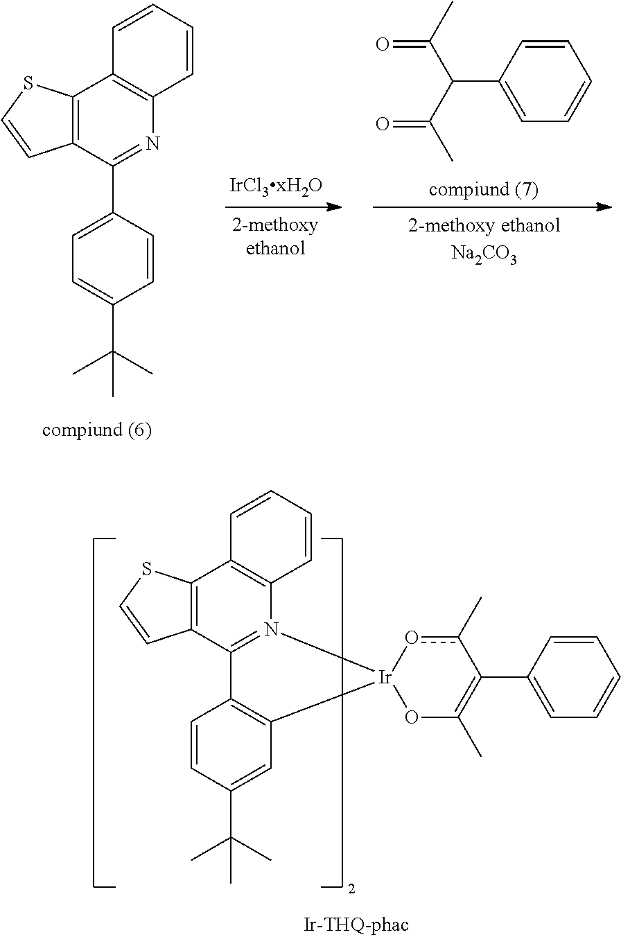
C12=C(C=C(C(C)(C)C)C=C1)[Ir]1(N3=C2C2=C(C4=C3C=CC=C4)SC=C2)oc(C)C(C2=CC=CC=C2)=C(C)O1.C1(C2=NC3=C(C4=C2C=CS4)C=CC=C3)=CC=C(C(C)(C)C)C=C1.C1=CC(C(C(C)=O)C(C)=O)=CC=C1
